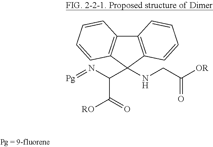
C12=C(C(C(N=[Pg])C(=O)[RO])(NCC([OR])=O)C3=C1C=CC=C3)C=CC=C2
